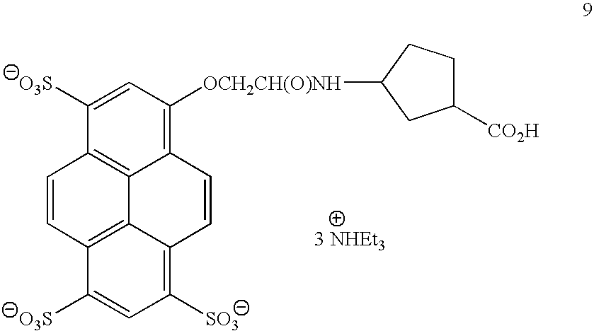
C12=C([OCH2CH(O)NH]C3CC([CO2H])CC3)C=C([O3S])C3=C1C1=C(C([O3S])=CC([SO3])=C1C=C2)C=C3
